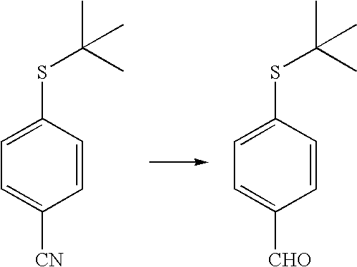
C1(SC(C)(C)C)=CC=C([CHO])C=C1.C1(SC(C)(C)C)=CC=C([CN])C=C1
